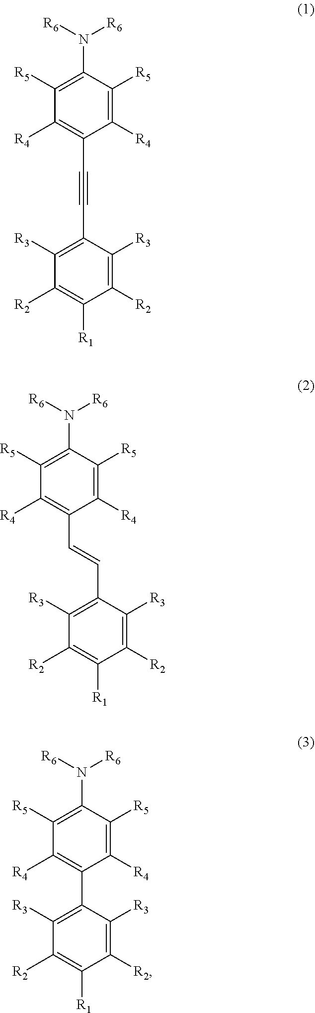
C1(N([R6])[R6])=C([R5])C([R4])=C(C#CC2=C([R3])C([R2])=C([R1])C([R2])=C2[R3])C([R4])=C1[R5].C1(N([R6])[R6])=C([R5])C([R4])=C(C=CC2=C([R3])C([R2])=C([R1])C([R2])=C2[R3])C([R4])=C1[R5].C1(N([R6])[R6])=C([R5])C([R4])=C(C2=C([R3])C([R2])=C([R1])C([R2])=C2[R3])C([R4])=C1[R5]
